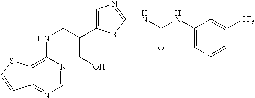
C1(NCC(C2=CN=C(NC(NC3=CC=CC([CF3])=C3)=O)S2)CO)=C2C(=NC=N1)C=CS2
